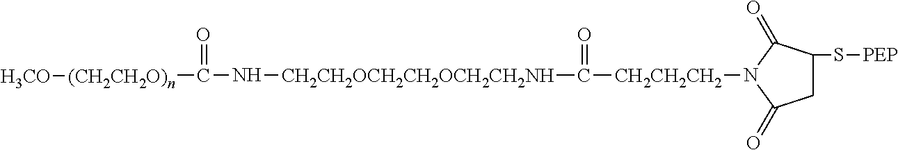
C1C(S[PEP])C(=O)N([CH2CH2CH2]C([CH2CH2OCH2CH2OCH2CH2NH]NC(=O)[(CH2CH2O)n][H3CO])=O)C1=O
